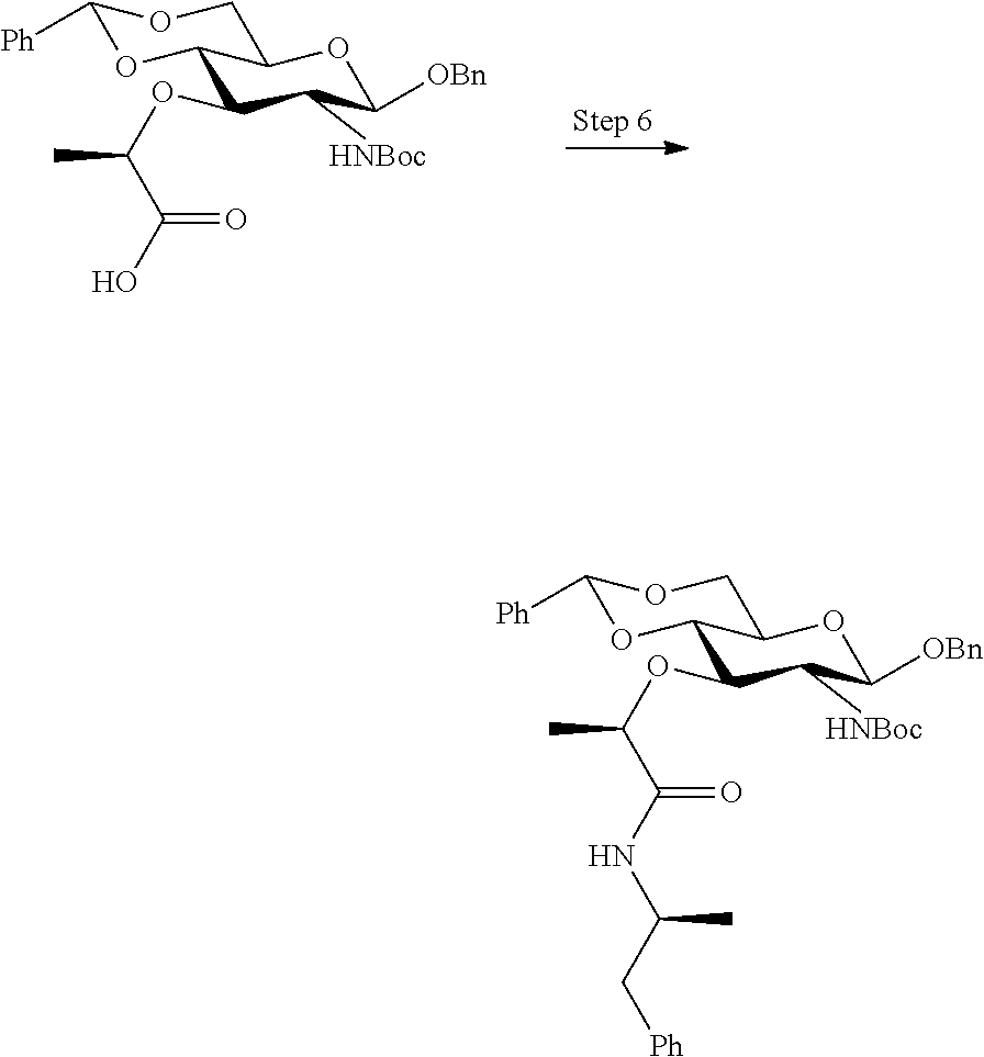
C1(OC(C(=O)O)C)C([HNBoc])C([OBn])OC2C1OC([Ph])OC2.C1(OC(C(=O)NC(C[Ph])C)C)C([HNBoc])C([OBn])OC2C1OC([Ph])OC2
